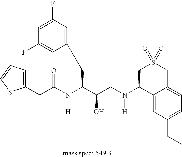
C1(CC(N(C(C(CN(C2C3=CC(CC)=CC=C3CS(=O)(=O)C2)[H])O)CC2=CC(F)=CC(F)=C2)[H])=O)=CC=CS1
